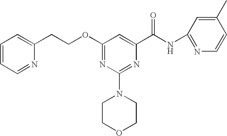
O(C1=NC(N2CCOCC2)=NC(C(NC2=NC=CC(C)=C2)=O)=C1)CCC1=CC=CC=N1
